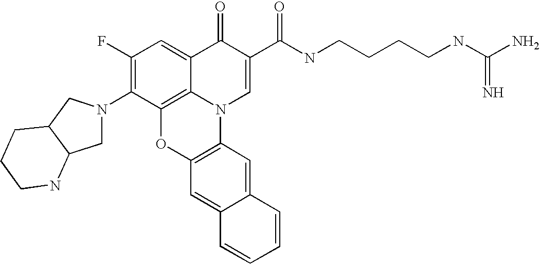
C1(F)=C(N2CC3C(C2)CCCN3)C2=C3C(=C1)C(=O)C(C(=O)NCCCCNC(N)=N)=CN3C1=C(O2)C=C2C(=C1)C=CC=C2
